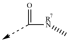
C(=O)[NR]C
